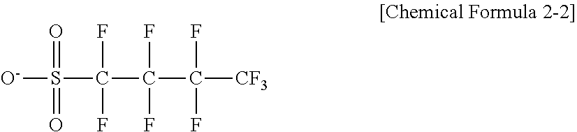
[O-]S(=O)(=O)C(F)(F)C(F)(F)C([CF3])(F)F
